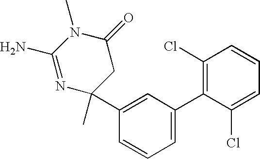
N1=C(N)N(C)C(=O)CC1(C)C1=CC(C2=C(Cl)C=CC=C2Cl)=CC=C1
